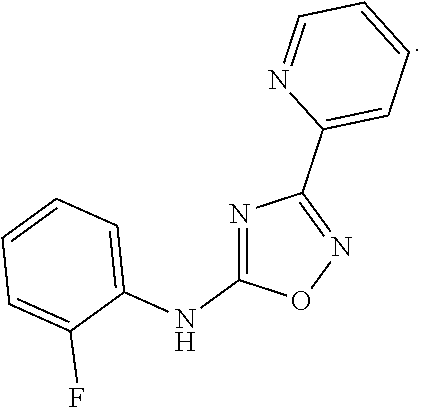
N1=C(NC2=CC=CC=C2F)ON=C1C1=CC=CC=N1
